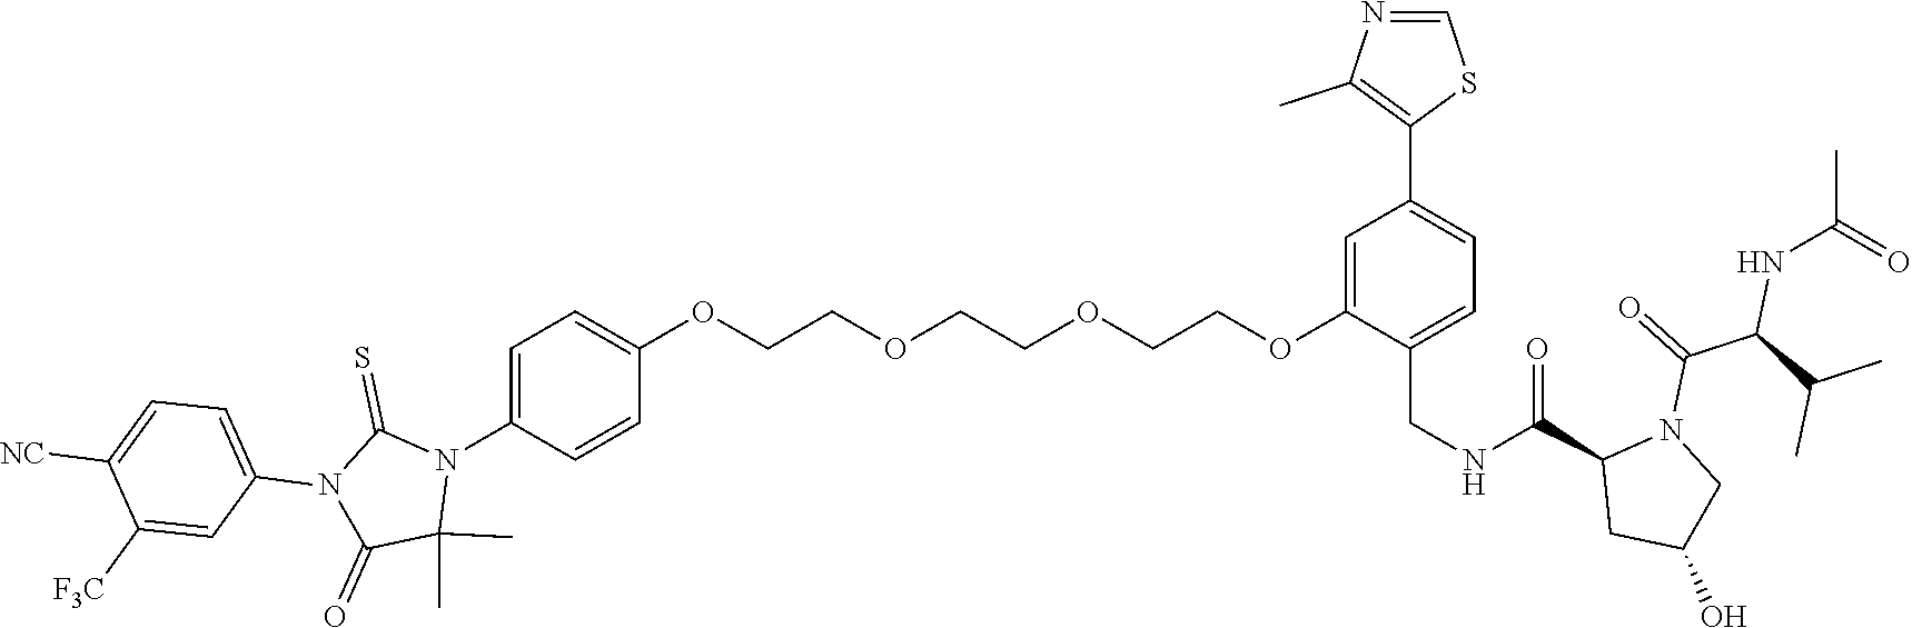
C1=C(N2C(=S)N(C3=CC=C([NC])C([F3C])=C3)C(=O)C2(C)C)C=CC(OCCOCCOCCOC2=CC(C3=C(C)N=CS3)=CC=C2CNC(=O)C2CC(O)CN2C(C(NC(=O)C)C(C)C)=O)=C1
